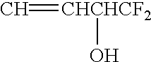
C=[CHCHCF2]O
